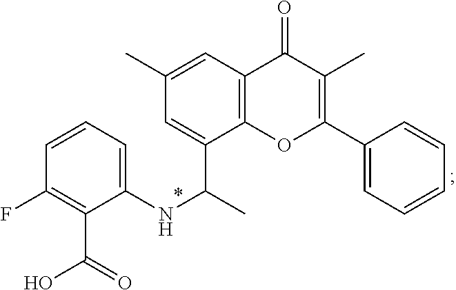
C1=C(C(C)NC2=CC=CC(F)=C2C(O)=O)C2=C(C=C1C)C(=O)C(C)=C(C1=CC=CC=C1)O2
